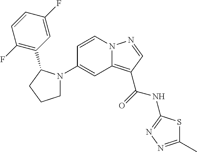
C1=CN2C(=C(C(=O)NC3=NN=C(C)S3)C=N2)C=C1N1CCCC1C1=C(F)C=CC(F)=C1
